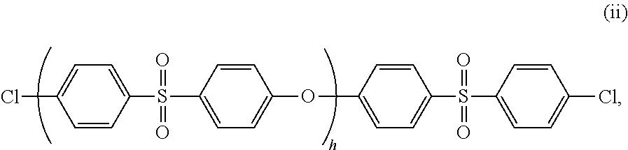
ClC1=CC=C(S(C2=CC=C(OC3=CC=C(S(C4=CC=C(Cl)C=C4)(=O)=O)C=C3)C=C2)(=O)=O)C=C1
